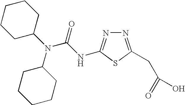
N(C1CCCCC1)(C1CCCCC1)C(=O)NC1=NN=C(CC(O)=O)S1
